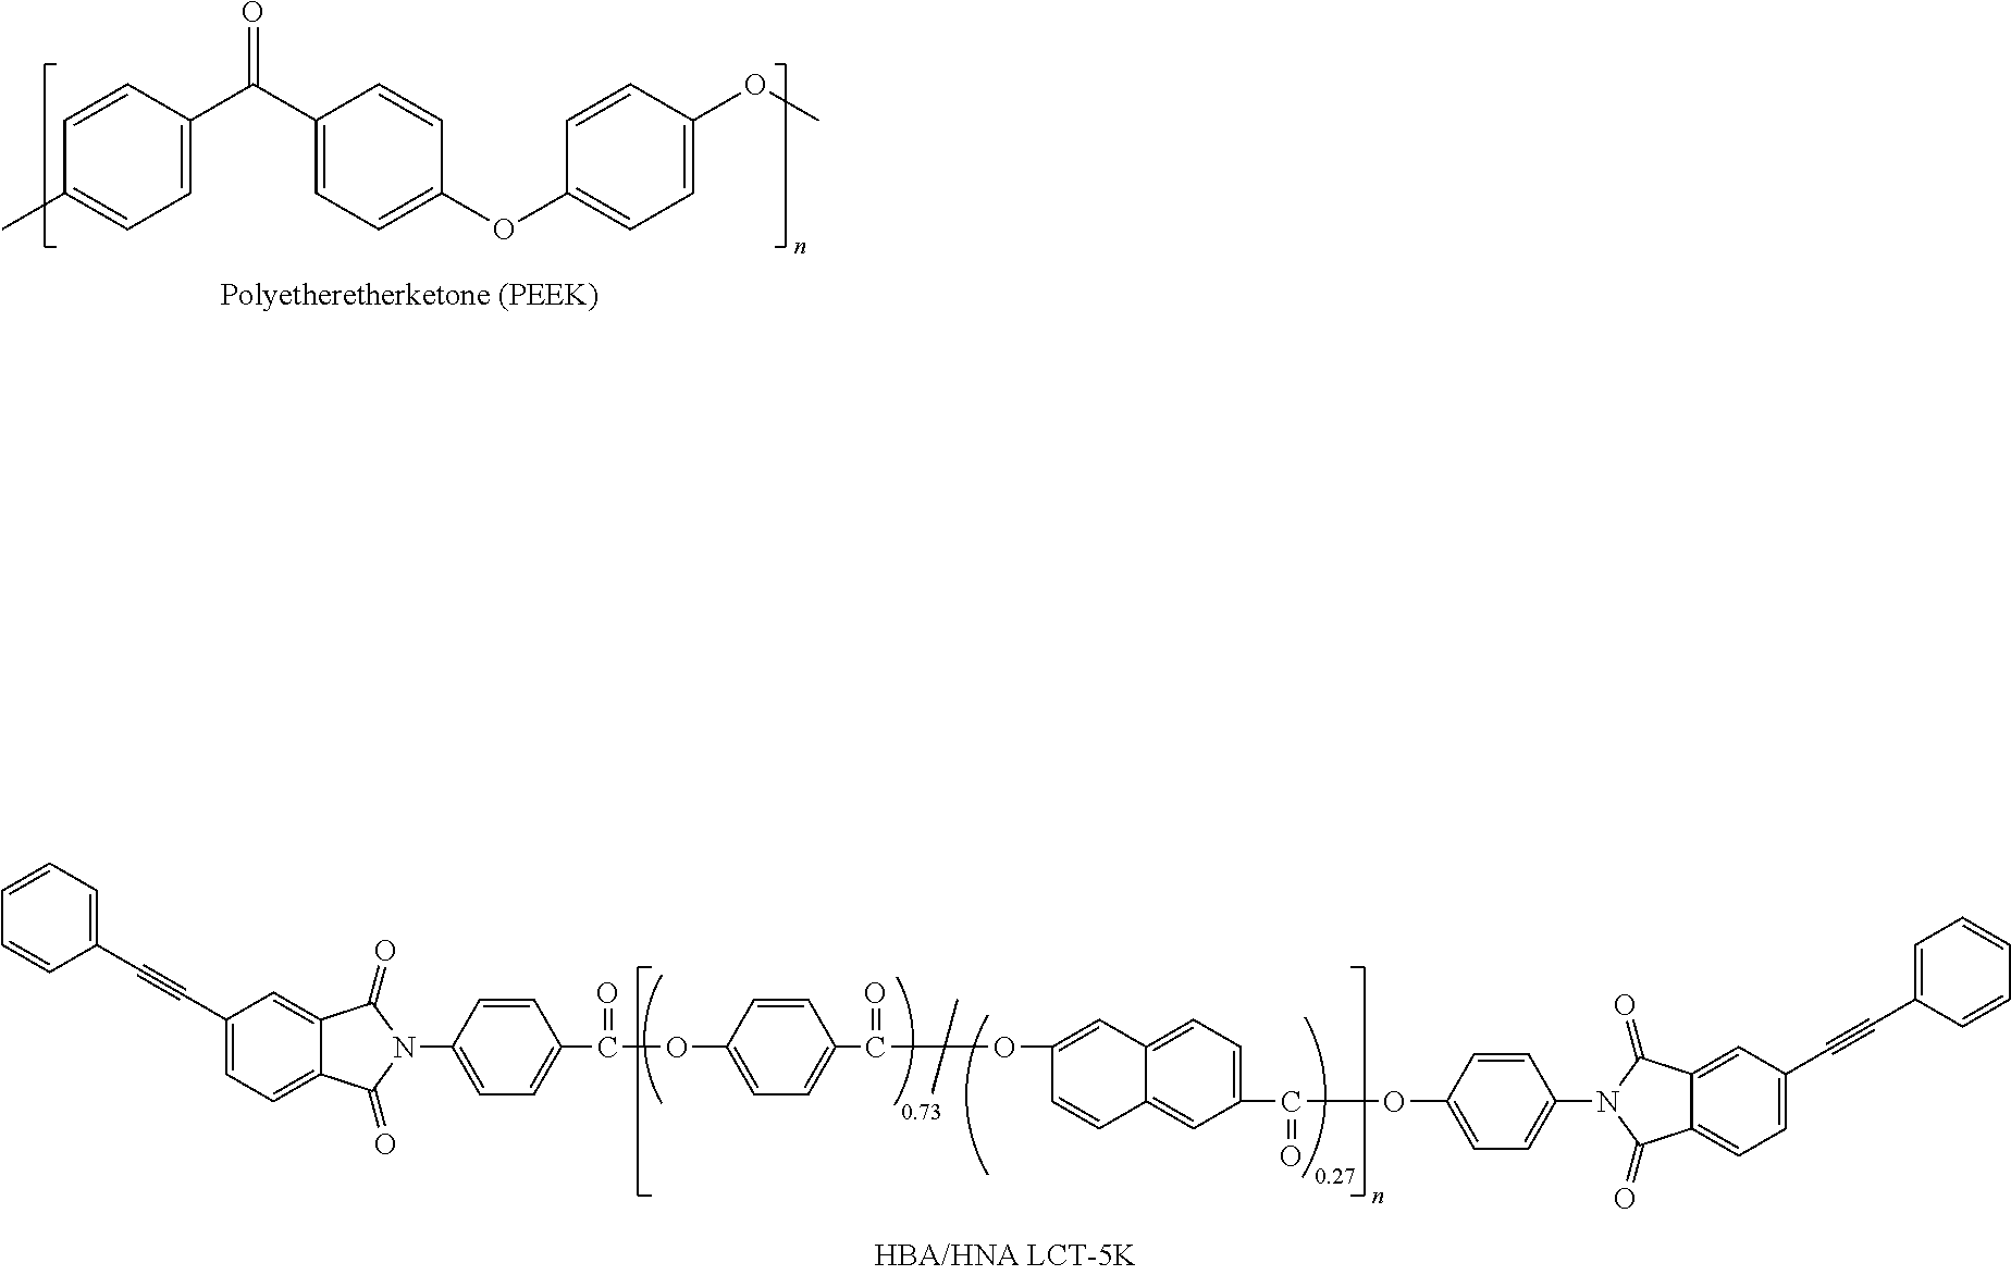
C1=C(C#CC2=CC=C3C(=C2)C(=O)N(C2=CC=C(C(=O)OC4=CC=C(C(=O)OC5=CC6=CC=C(C(=O)OC7=CC=C(N8C(=O)C9=CC=C(C#CC%10=CC=CC=C%10)C=C9C8=O)C=C7)C=C6C=C5)C=C4)C=C2)C3=O)C=CC=C1.C1=C(C(C2=CC=C(OC3=CC=C(OC)C=C3)C=C2)=O)C=CC(C)=C1
